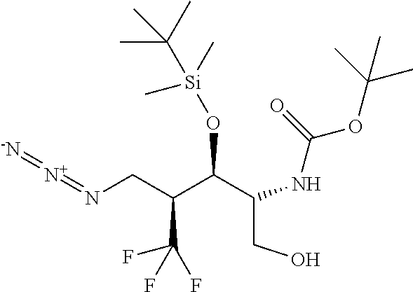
C(CO)(NC(=O)OC(C)(C)C)C(C(CN=[N+]=[-N])C(F)(F)F)O[Si](C)(C(C)(C)C)C
